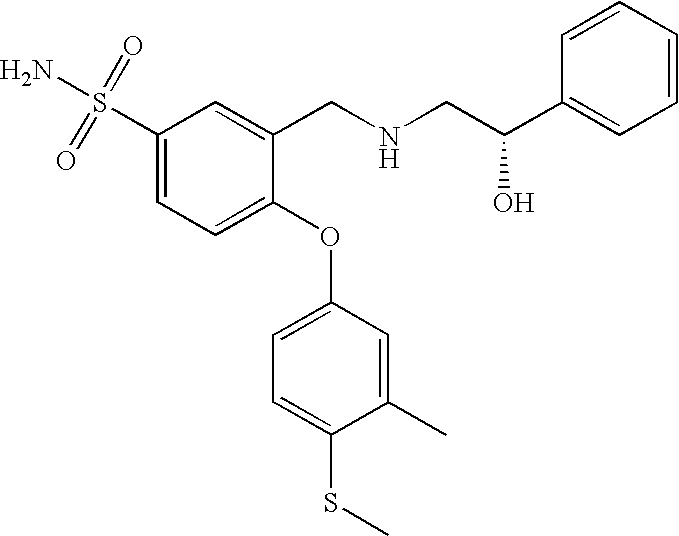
C1(S(N)(=O)=O)=CC=C(OC2=CC=C(SC)C(C)=C2)C(CNCC(C2=CC=CC=C2)O)=C1
